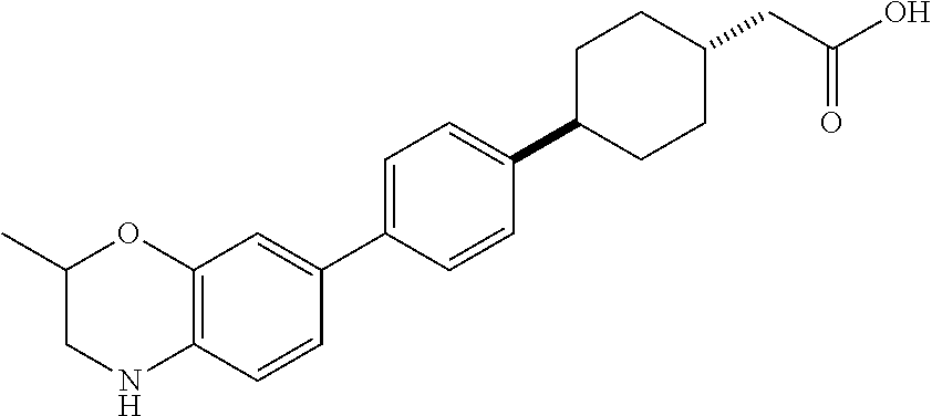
C12=C(C=CC(C3=CC=C(C4CCC(CC(O)=O)CC4)C=C3)=C1)NCC(C)O2
